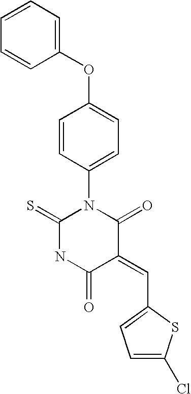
O=C1C(=CC2=CC=C(Cl)S2)C(=O)N(C2=CC=C(OC3=CC=CC=C3)C=C2)C(=S)N1
